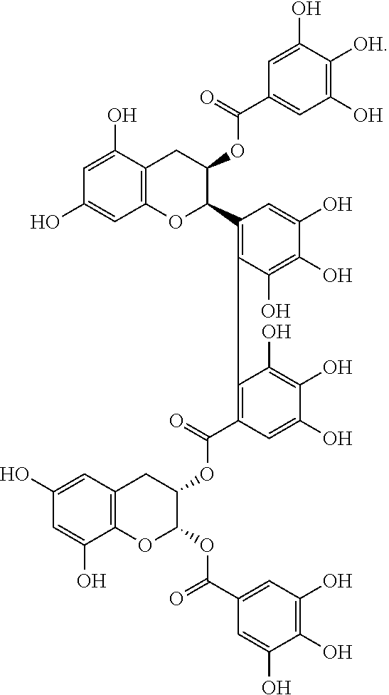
C12=C(C(O)=CC(O)=C1)CC(OC(C1=CC(O)=C([OH])C(O)=C1)=O)C(C1=C(C3=C(C(OC4C(OC(C5=CC(O)=C(O)C(O)=C5)=O)OC5=C(C=C(O)C=C5O)C4)=O)C=C(O)C(O)=C3O)C(O)=C(O)C(O)=C1)O2
